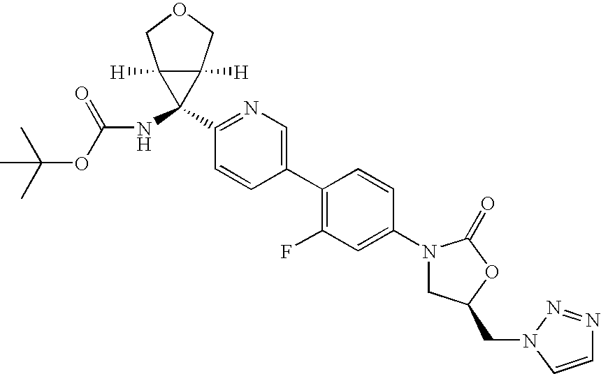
C1(N2CC(CN3N=NC=C3)OC2=O)=CC(F)=C(C2=CN=C(C3(NC(OC(C)(C)C)=O)C4([H])C3([H])COC4)C=C2)C=C1
